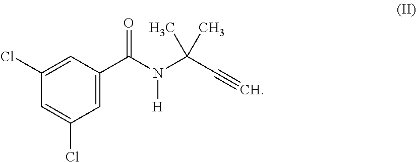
C1=C(C(N(C(C#C)(C)C)[H])=O)C=C(Cl)C=C1Cl
